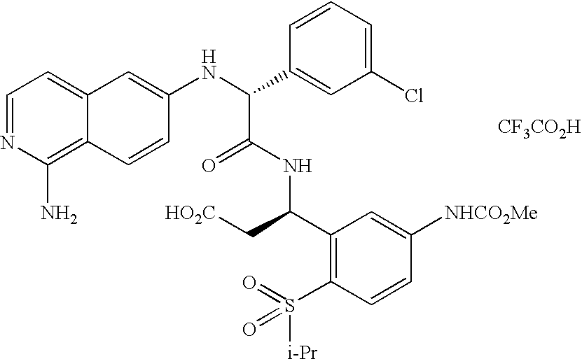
C1=NC(N)=C2C(=C1)C=C(NC(C1=CC(Cl)=CC=C1)C(=O)NC(C1=C(S([i-Pr])(=O)=O)C=CC([NHCO2Me])=C1)C[HO2C])C=C2.[CF3CO2H]
